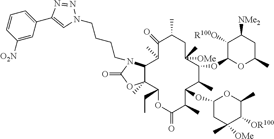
C1([O2N])=CC(C2=CN(CCCCN3C4C(C)(OC3=O)C(CC)OC(=O)C(C)C(OC3CC(C)([OMe])C([OR100])C(C)O3)C(C)C(OC3OC(C)CC([NMe2])C3[R100O])C([OMe])(C)CC(C)C(=O)C4C)N=N2)=CC=C1
